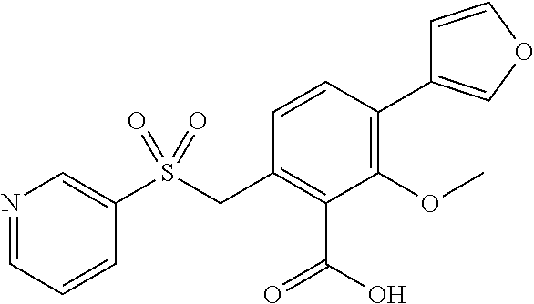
N1=CC=CC(S(CC2=C(C(O)=O)C(OC)=C(C3=COC=C3)C=C2)(=O)=O)=C1
